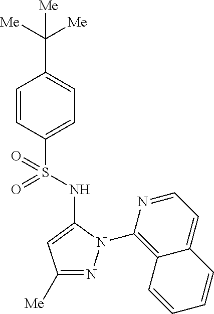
C1(C([Me])([Me])[Me])=CC=C(S(=O)(=O)NC2=CC([Me])=NN2C2=C3C(=CC=N2)C=CC=C3)C=C1
